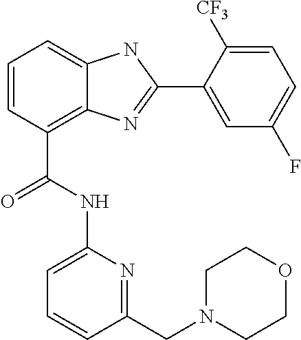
C1=CC(C(NC2=CC=CC(CN3CCOCC3)=N2)=O)=C2C(=C1)NC(C1=CC(F)=CC=C1[CF3])=N2
